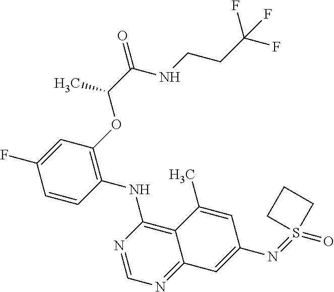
C1=CC(NC2=C3C(=NC=N2)C=C(N=S2(=O)CCC2)C=C3C)=C(OC(C(NCCC(F)(F)F)=O)C)C=C1F
